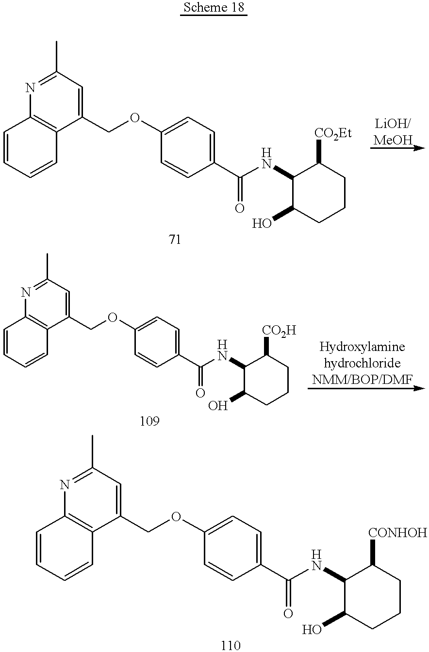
C1=CC=CC2=C1N=C(C)C=C2COC1=CC=C(C(NC2C(O)CCCC2[CO2Et])=O)C=C1.C1=CC=CC2=C1N=C(C)C=C2COC1=CC=C(C(NC2C(O)CCCC2[CONHOH])=O)C=C1.C1=CC=CC2=C1N=C(C)C=C2COC1=CC=C(C(NC2C(O)CCCC2[CO2H])=O)C=C1
